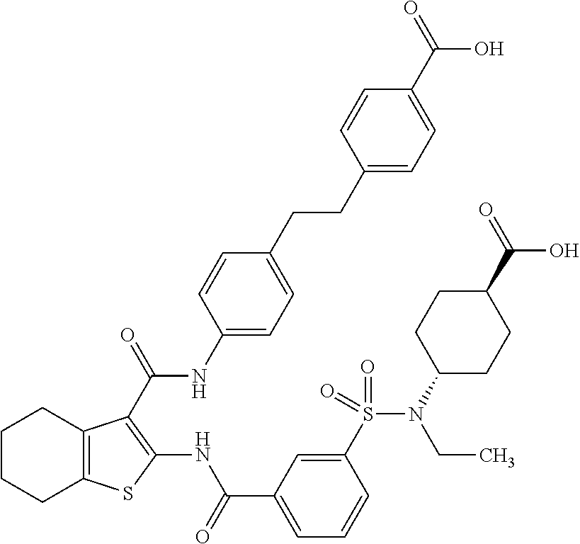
C1CCC2=C(C1)C(C(=O)NC1=CC=C(CCC3=CC=C(C(=O)O)C=C3)C=C1)=C(NC(C1=CC=CC(S(N(C3CCC(C(=O)O)CC3)CC)(=O)=O)=C1)=O)S2
